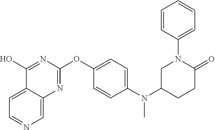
C12=CC=NC=C1N=C(OC1=CC=C(N(C3CCC(=O)N(C4=CC=CC=C4)C3)C)C=C1)N=C2O
